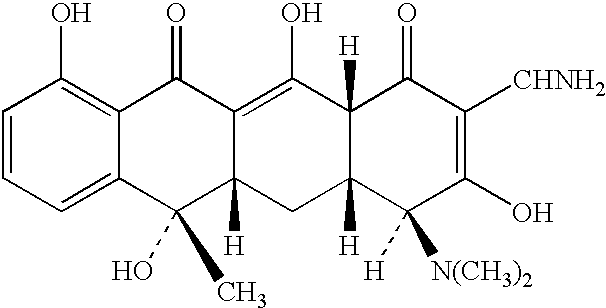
C1=CC=C2C(=C1O)C(=O)C1=C(O)C3([H])C([H])(CC1([H])C2(O)C)C([H])([N(CH3)2])C(O)=C([CHNH2])C3=O
